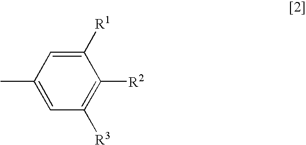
C1([R2])=C([R3])C=C(C)C=C1[R1]
